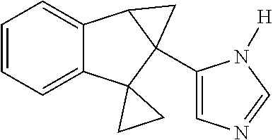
C1=C2C(=CC=C1)C1C(C3=CN=CN3[H])(C23CC3)C1
